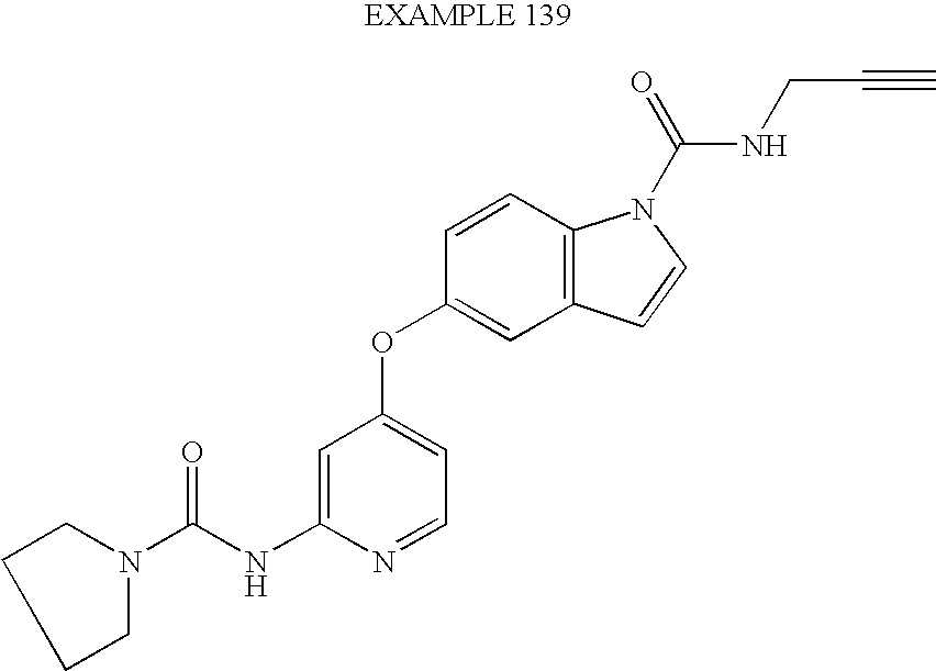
N1(C(NC2=CC(OC3=CC4=C(C=C3)N(C(=O)NCC#C)C=C4)=CC=N2)=O)CCCC1
